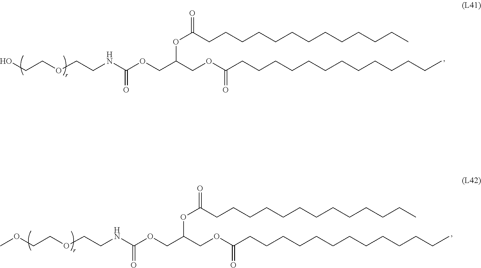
O(C(CCCCCCCCCCCCC)=O)C(COC(CCCCCCCCCCCCC)=O)COC(NCCOCCO)=O.O(C(CCCCCCCCCCCCC)=O)C(COC(CCCCCCCCCCCCC)=O)COC(NCCOCCOC)=O
